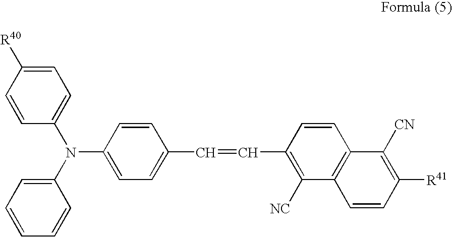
C1=CC(N(C2=CC=C([R40])C=C2)C2=CC=CC=C2)=CC=C1C=CC1=C([NC])C2=C(C=C1)C([CN])=C([R41])C=C2
